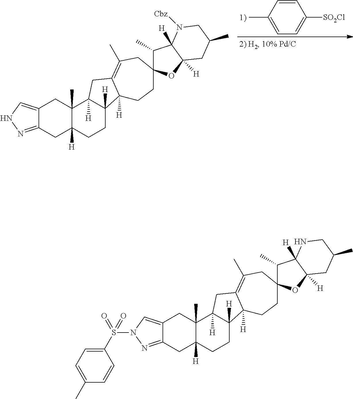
C12=CNN=C1CC1([H])C(C)(C2)C2([H])C([H])(CC1)C1([H])C(=C(C)CC3(CC1)C(C)C1([H])C([H])(O3)CC(C)CN1[Cbz])C2.C1=CC(C)=CC=C1[SO2Cl].C12=CN(S(=O)(C3=CC=C(C)C=C3)=O)N=C1CC1([H])C(C)(C2)C2([H])C([H])(CC1)C1([H])C(=C(C)CC3(CC1)C(C)C1([H])C([H])(O3)CC(C)CN1)C2
